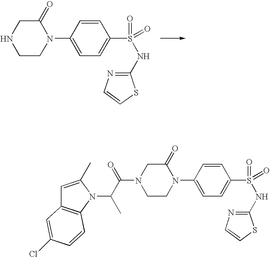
C1(=O)CNCCN1C1=CC=C(S(=O)(NC2=NC=CS2)=O)C=C1.C1(=O)CN(C(C(C)N2C3=C(C=C2C)C=C(Cl)C=C3)=O)CCN1C1=CC=C(S(=O)(NC2=NC=CS2)=O)C=C1
